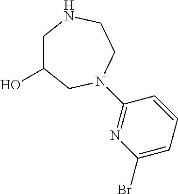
C1(Br)=CC=CC(N2CC(O)CNCC2)=N1
